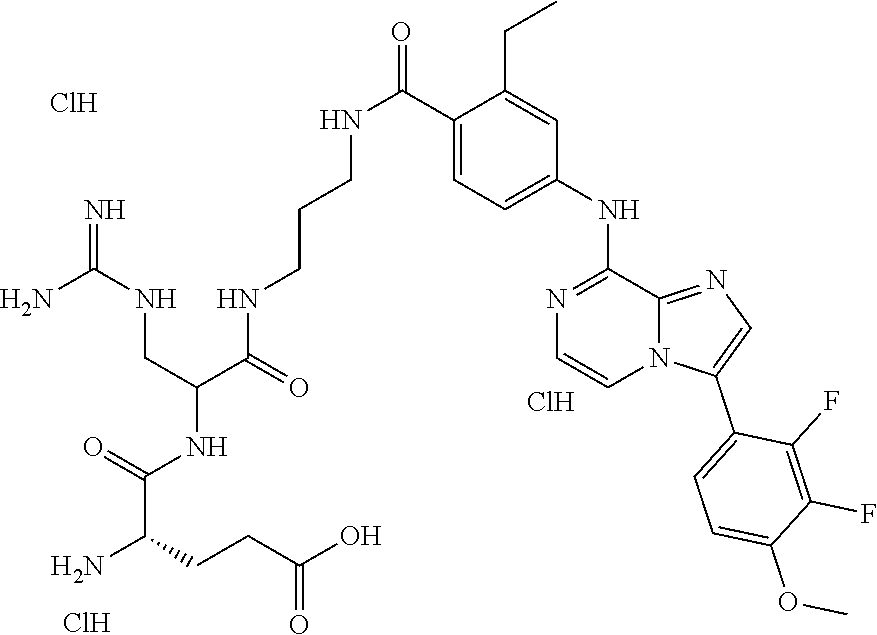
NC(CCC(O)=O)C(=O)NC(C(=O)NCCCNC(=O)C1=CC=C(NC2=NC=CN3C2=NC=C3C2=CC=C(OC)C(F)=C2F)C=C1CC)CNC(=N)N.Cl.Cl.Cl
